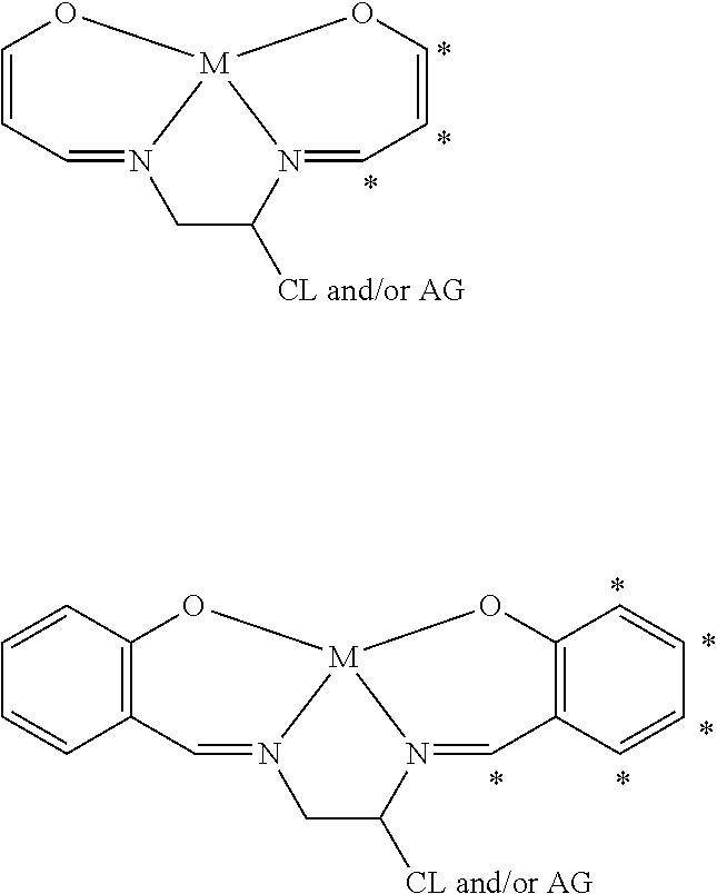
C1=CC=N2CC([CL and/or AG])N3=CC=CO[M]23O1.C12=C(C=N3CC([CL and/or AG])N4=CC5=C(O[M]34O1)C=CC=C5)C=CC=C2
